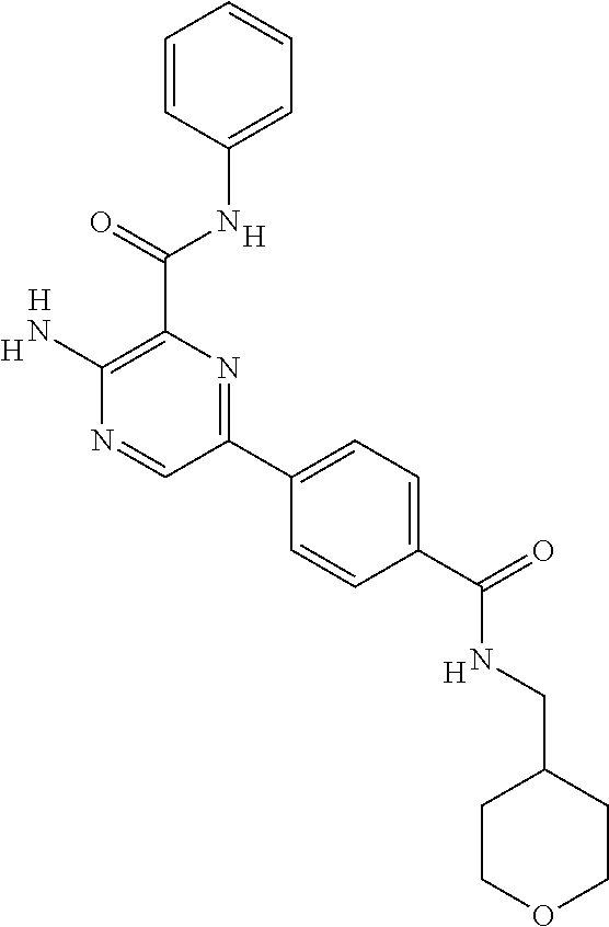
[H].C1(N)=C(C(NC2=CC=CC=C2)=O)N=C(C2=CC=C(C(NCC3CCOCC3)=O)C=C2)C=N1.[H].[H].[H]
